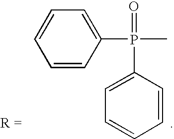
C1=CC(P(C)(=O)C2=CC=CC=C2)=CC=C1
